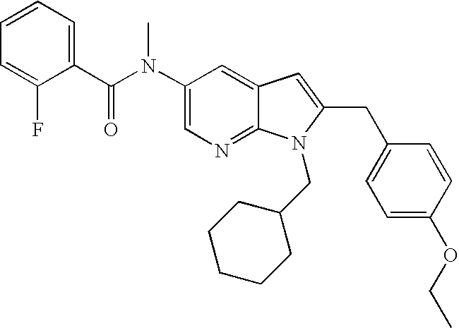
C1(N(C(C2=CC=CC=C2F)=O)C)=CN=C2C(=C1)C=C(CC1=CC=C(OCC)C=C1)N2CC1CCCCC1
